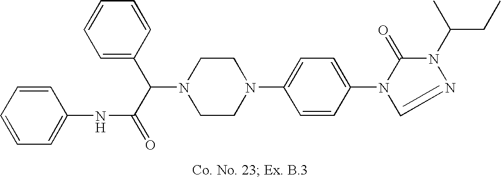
N1(C(C(=O)NC2=CC=CC=C2)C2=CC=CC=C2)CCN(C2=CC=C(N3C(=O)N(C(CC)C)N=C3)C=C2)CC1
